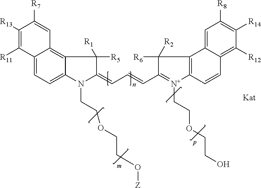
C12=CC=C3C(=C1C=C([R7])C([R13])=C2[R11])C([R5])([R1])C(=CC=CC1=[N+](CCOCCO)C2=C(C4=CC([R8])=C([R14])C([R12])=C4C=C2)C1([R6])[R2])N3CCOCCO[Z]
